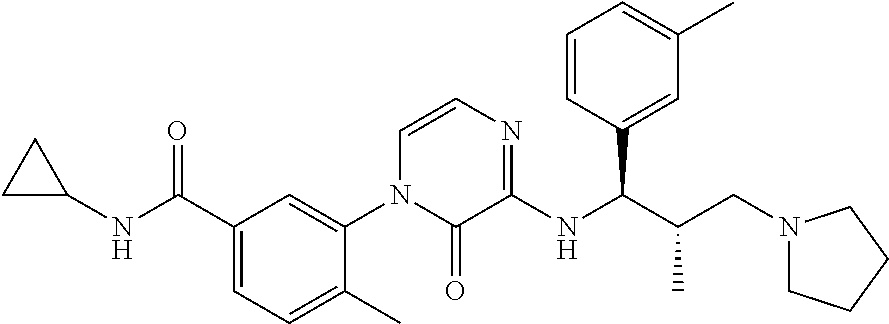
C1(C(NC2CC2)=O)=CC=C(C)C(N2C(=O)C(NC(C(CN3CCCC3)C)C3=CC(C)=CC=C3)=NC=C2)=C1
